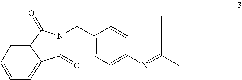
C1(CN2C(=O)C3=CC=CC=C3C2=O)=CC=C2C(=C1)C(C)(C)C(C)=N2
